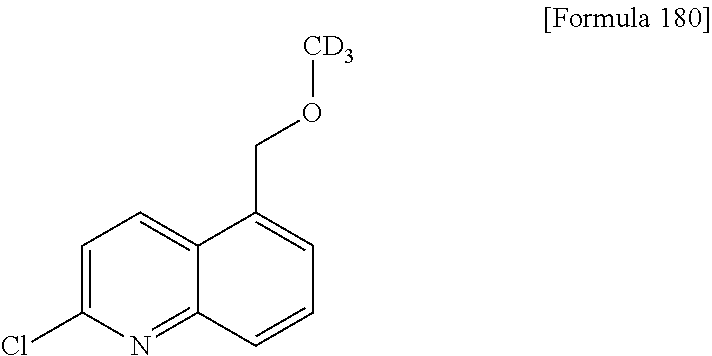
C1=C(Cl)N=C2C(=C1)C(CO[CD3])=CC=C2
